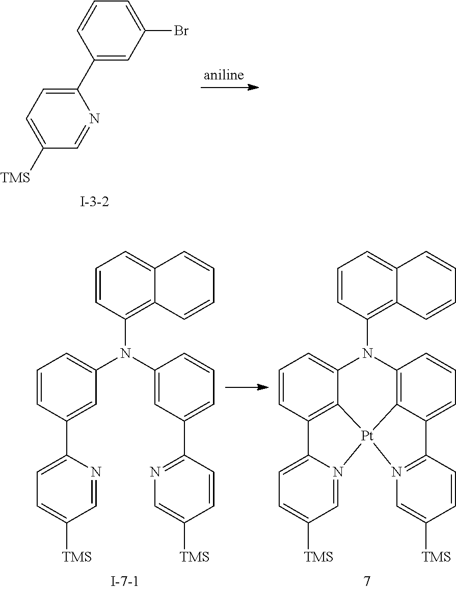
C1(C2=CC(Br)=CC=C2)=CC=C([TMS])C=N1.C1=CC(N(C2=CC(C3=NC=C([TMS])C=C3)=CC=C2)C2=CC=CC(C3=CC=C([TMS])C=N3)=C2)=C2C(=C1)C=CC=C2.C1=CC(N2C3=C4C(=CC=C3)C3=N(C=C([TMS])C=C3)[Pt]43C4=C(C=CC=C24)C2=CC=C([TMS])C=N23)=C2C(=C1)C=CC=C2
